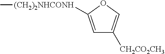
C1=C([(CH2)2NHCONH]C)OC=C1[CH2CO2CH3]
